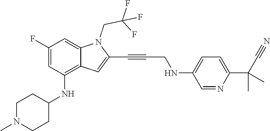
C1=C(F)C=C2C(=C1NC1CCN(C)CC1)C=C(C#CCNC1=CC=C(C(C#N)(C)C)N=C1)N2CC(F)(F)F
